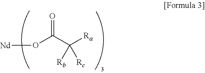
O=C(C([Ra])([Rb])[Rc])O[Nd]
